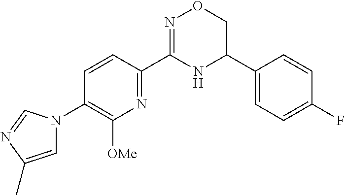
C1=CC(C2=NOCC(C3=CC=C(F)C=C3)N2)=NC([OMe])=C1N1C=C(C)N=C1
